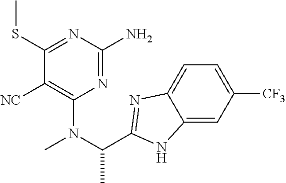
C1([NC])=C(N(C(C2=NC3=CC=C([CF3])C=C3N2)C)C)N=C(N)N=C1SC
